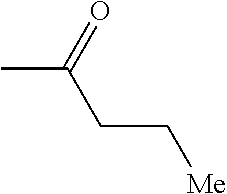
CC(CC[Me])=O
